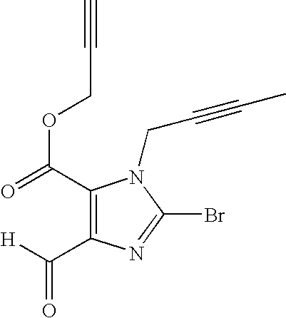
C1(C(=O)OCC#C)=C(C([H])=O)N=C(Br)N1CC#CC
